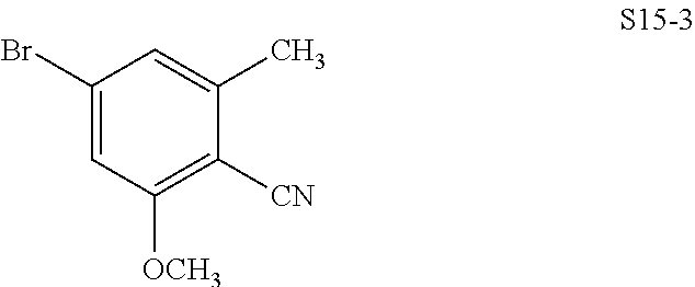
C1(Br)=CC([OCH3])=C([CN])C(C)=C1
